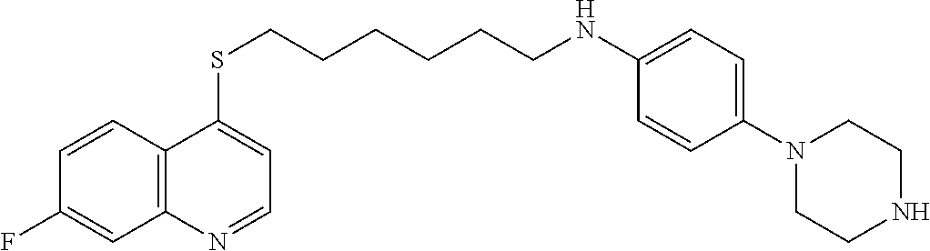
C12=C(C=CC(F)=C1)C(SCCCCCCNC1=CC=C(N3CCNCC3)C=C1)=CC=N2
